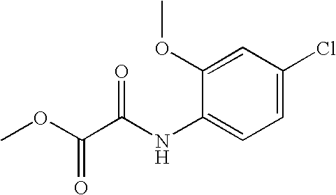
C1=C(Cl)C=C(OC)C(NC(C(OC)=O)=O)=C1
